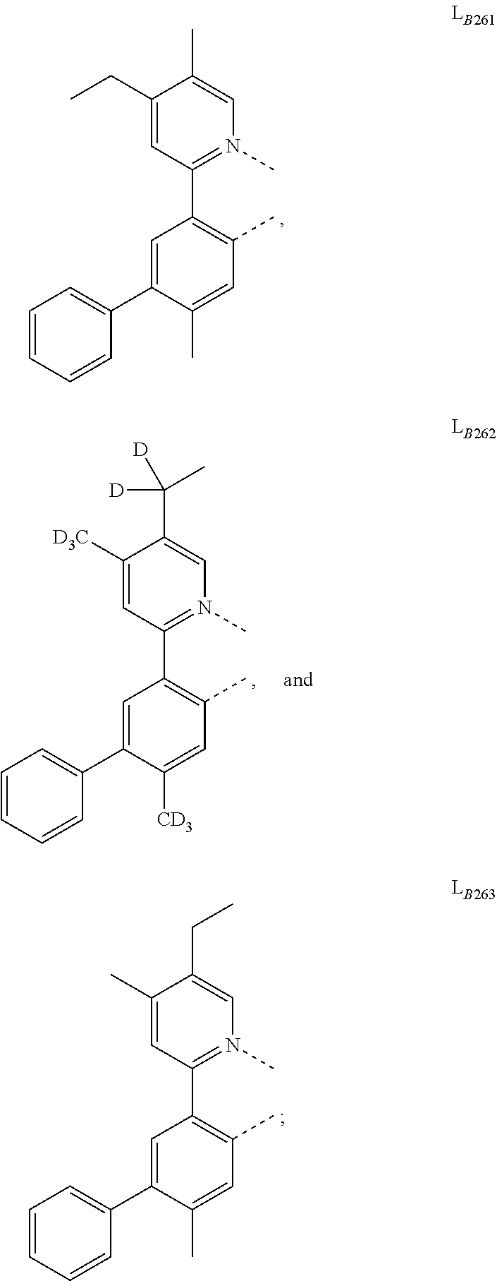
C1=C(C2=CC=CC=C2)C(C)=CC(C)=C1C1=N(C)C=C(C)C(CC)=C1.C1=C(C2=CC=CC=C2)C(C)=CC(C)=C1C1=N(C)C=C(CC)C(C)=C1.C1=C(C2=CC=CC=C2)C([CD3])=CC(C)=C1C1=N(C)C=C(C(C)([D])[D])C([D3C])=C1
